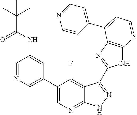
C1=NC=C(C2=CN=C3C(=C2F)C(C2=NC4=C(N2)N=CC=C4C2=CC=NC=C2)=NN3)C=C1NC(C(C)(C)C)=O
